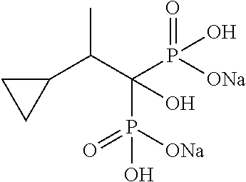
C1(C(C(P([ONa])(=O)O)(P([ONa])(=O)O)O)C)CC1
